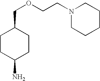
C1CC(N)CCC1COCCN1CCCCC1
